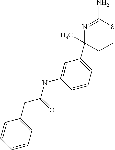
N1=C(N)SCCC1(C)C1=CC=CC(NC(CC2=CC=CC=C2)=O)=C1
